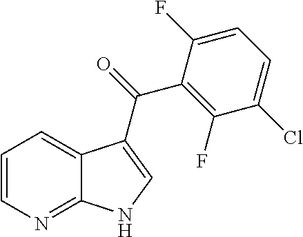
C12=NC=CC=C1C(C(=O)C1=C(F)C(Cl)=CC=C1F)=CN2
